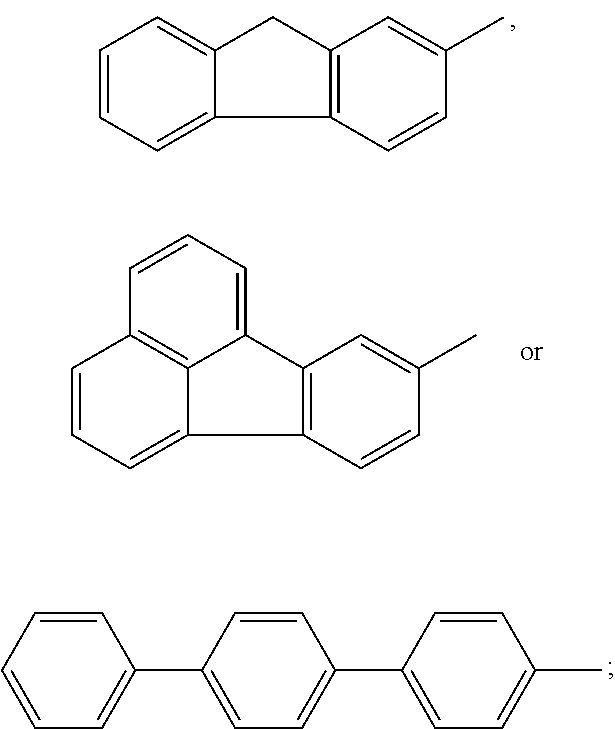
C1=CC=C2C(=C1)CC1=C2C=CC(C)=C1.C1=CC=CC=C1C1=CC=C(C2=CC=C(C)C=C2)C=C1.C1=CC=C2C3=C1C=CC=C3C1=C2C=CC(C)=C1
